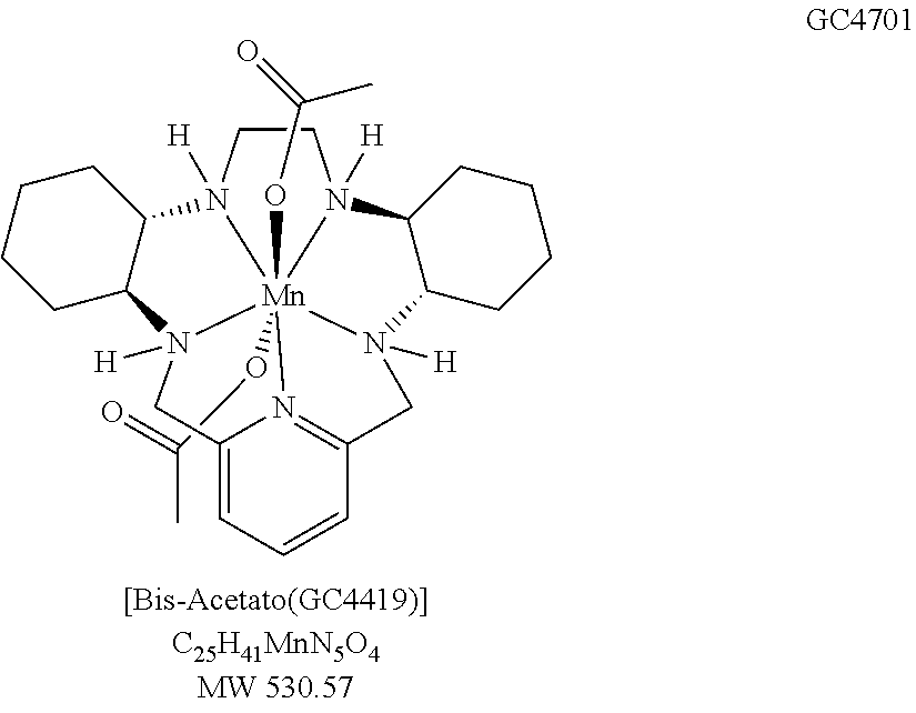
C1CN2([H])[Mn]345(OC(=O)C)(OC(C)=O)N1([H])C1C(CCCC1)N3([H])CC1=N4C(=CC=C1)CN5([H])C1C2CCCC1
